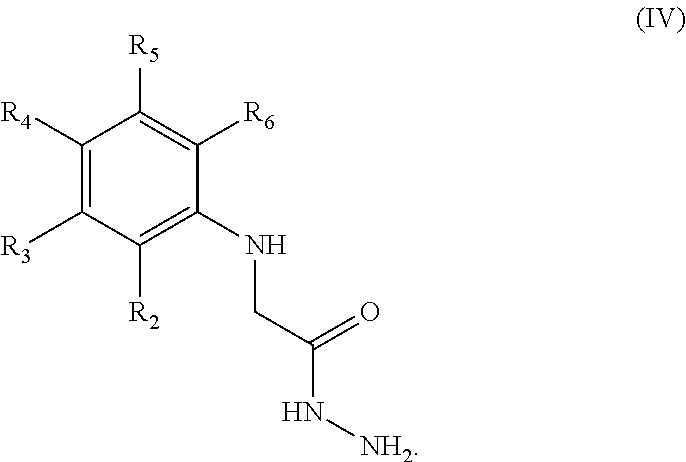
C1([R4])=C([R3])C([R2])=C(NCC(N[NH2])=O)C([R6])=C1[R5]
